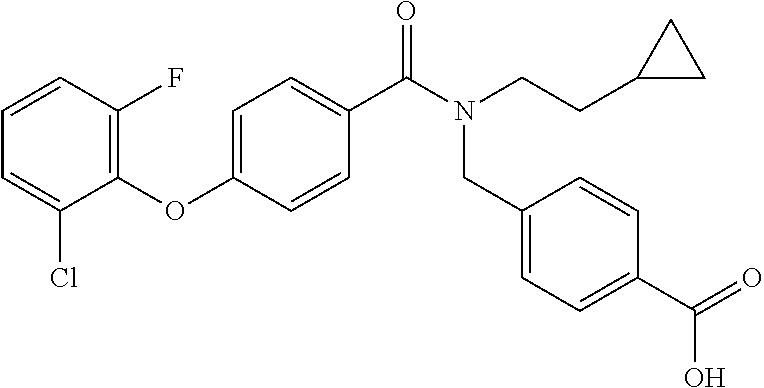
C1=CC(F)=C(OC2=CC=C(C(N(CCC3CC3)CC3=CC=C(C(O)=O)C=C3)=O)C=C2)C(Cl)=C1
